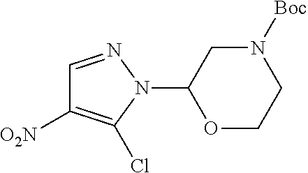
C1(N2N=CC([O2N])=C2Cl)OCCN([Boc])C1
